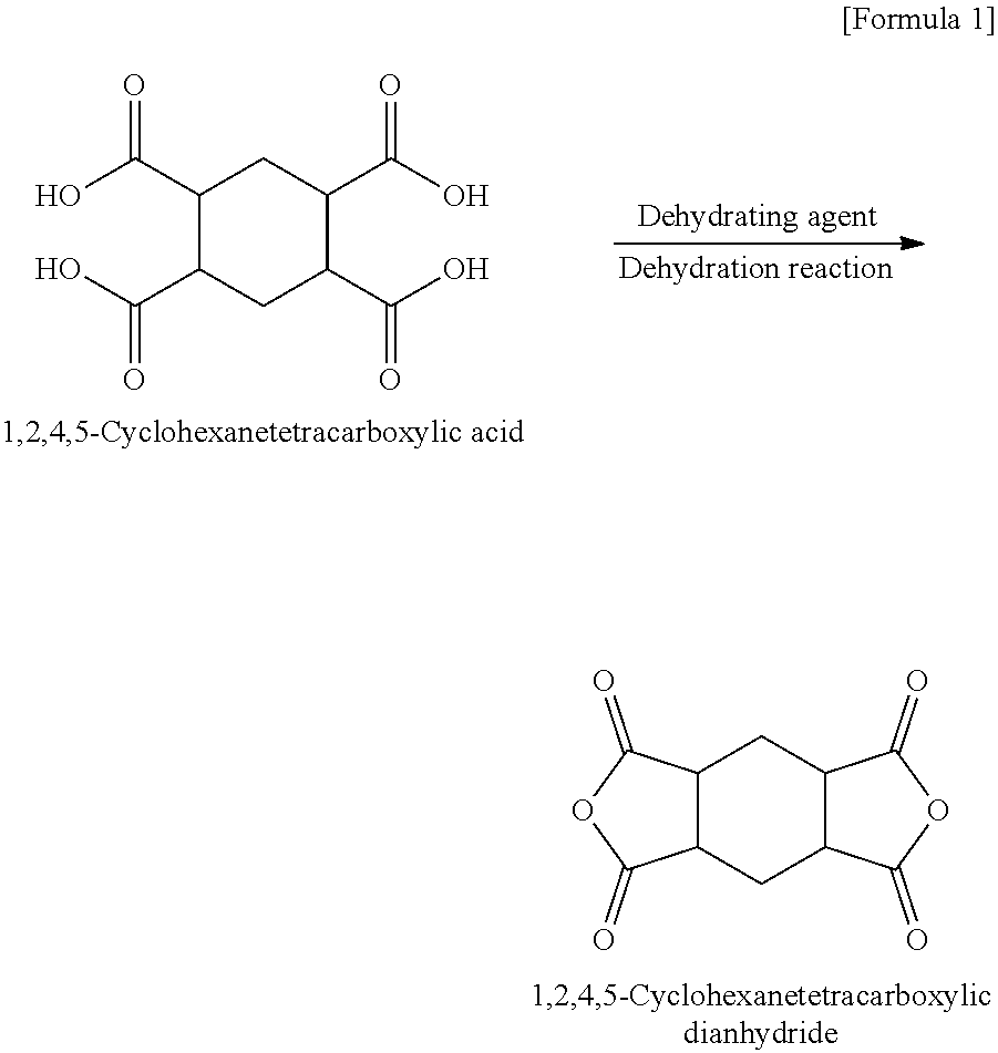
OC(C1C(C(O)=O)CC(C(O)=O)C(C(O)=O)C1)=O.C12C(CC3C(C1)C(=O)OC3=O)C(=O)OC2=O
